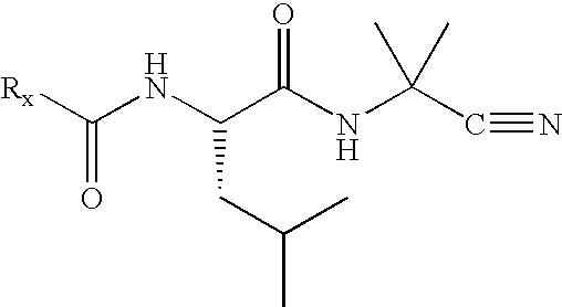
C(C(NC(C#N)(C)C)=O)(NC([Rx])=O)CC(C)C
